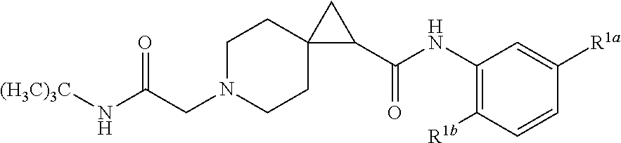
C1N(CC(N[(H3C)3C])=O)CCC2(C1)C(C(NC1=C([R1b])C=CC([R1a])=C1)=O)C2
